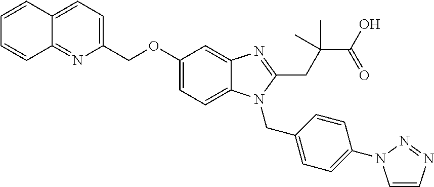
C1(COC2=CC=C3C(=C2)N=C(CC(C(O)=O)(C)C)N3CC2=CC=C(N3C=CN=N3)C=C2)=CC=C2C(=N1)C=CC=C2
